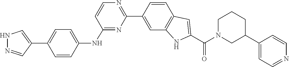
C1N(C(C2=CC3=C(C=C(C4=NC=CC(NC5=CC=C(C6=CNN=C6)C=C5)=N4)C=C3)N2)=O)CC(C2=CC=NC=C2)CC1
